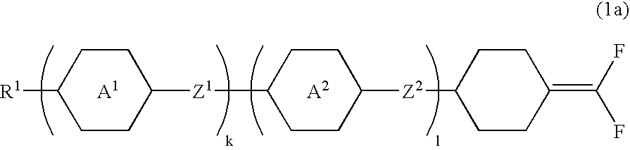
[R1]C1CCC([Z1]C2CCC([Z2]C3CCC(=C(F)F)CC3)CC2)CC1.[A1].[A2]
